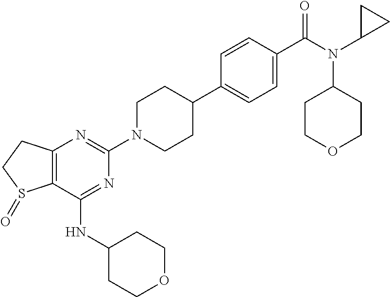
C12=C(C(NC3CCOCC3)=NC(N3CCC(C4=CC=C(C(N(C5CC5)C5CCOCC5)=O)C=C4)CC3)=N1)S(=O)CC2
